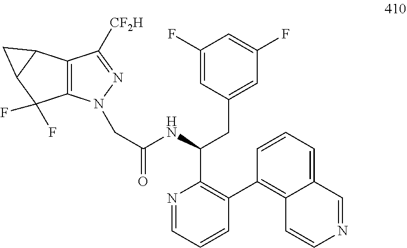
C12=C(C([CF2H])=NN1CC(NC(CC1=CC(F)=CC(F)=C1)C1=C(C3=C4C(=CC=C3)C=NC=C4)C=CC=N1)=O)C1C(C2(F)F)C1
